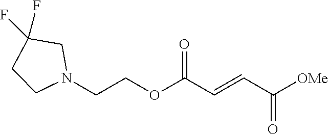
C(COC(C=CC([OMe])=O)=O)N1CC(F)(F)CC1
